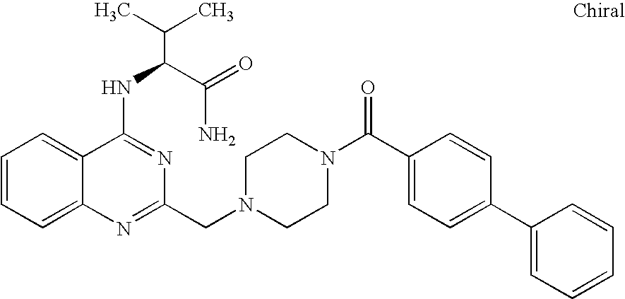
C1=CC=C2C(=C1)C(NC(C(N)=O)C(C)C)=NC(CN1CCN(C(C3=CC=C(C4=CC=CC=C4)C=C3)=O)CC1)=N2
